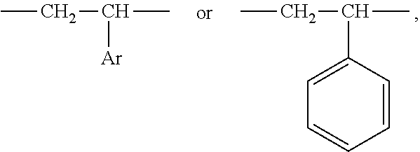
CCC(C)C1=CC=CC=C1.CCC(C)[Ar]
